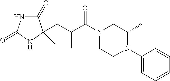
C1(=O)NC(=O)NC1(CC(C(N1CCN(C2=CC=CC=C2)C(C)C1)=O)C)C
